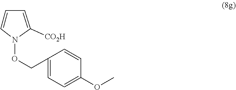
N1(OCC2=CC=C(OC)C=C2)C([CO2H])=CC=C1
